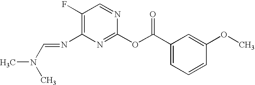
C1(F)=C(N=CN(C)C)N=C(OC(C2=CC=CC(OC)=C2)=O)N=C1
